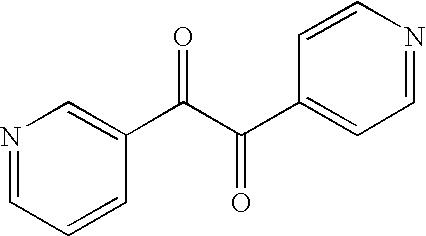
N1=CC=CC(C(C(C2=CC=NC=C2)=O)=O)=C1
